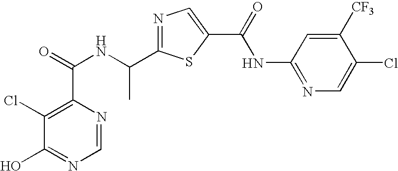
N1=C(C(NC(=O)C2=C(Cl)C(O)=NC=N2)C)SC(C(=O)NC2=NC=C(Cl)C([CF3])=C2)=C1
